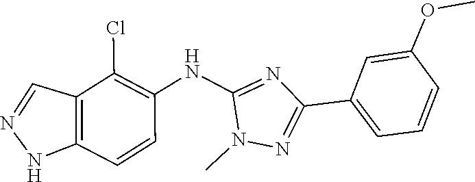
C12=C(C=NN1)C(Cl)=C(NC1=NC(C3=CC=CC(OC)=C3)=NN1C)C=C2
